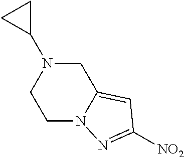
C1N2C(=CC([NO2])=N2)CN(C2CC2)C1
